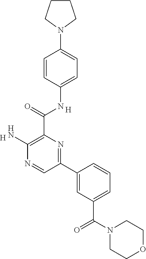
C1=C(NC(C2=C(N)N=CC(C3=CC(C(N4CCOCC4)=O)=CC=C3)=N2)=O)C=CC(N2CCCC2)=C1.[H].[H]
